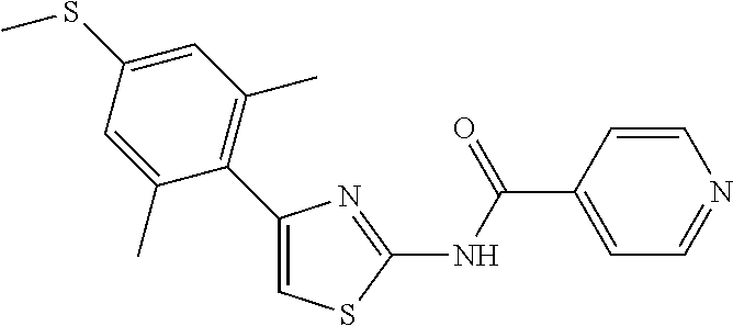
C1(C2=C(C)C=C(SC)C=C2C)=CSC(NC(C2=CC=NC=C2)=O)=N1
